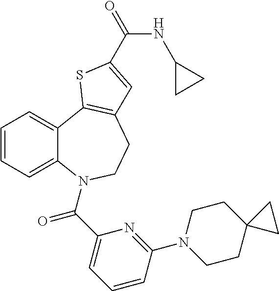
C1=CC=C2C(=C1)C1=C(CCN2C(C2=CC=CC(N3CCC4(CC3)CC4)=N2)=O)C=C(C(=O)NC2CC2)S1
